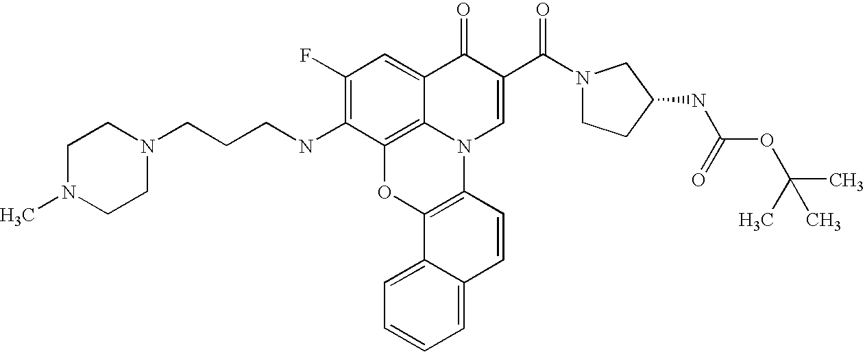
C1(F)=C(NCCCN2CCN(C)CC2)C2=C3C(=C1)C(=O)C(C(N1CCC(NC(=O)OC(C)(C)C)C1)=O)=CN3C1=C(O2)C2=CC=CC=C2C=C1
